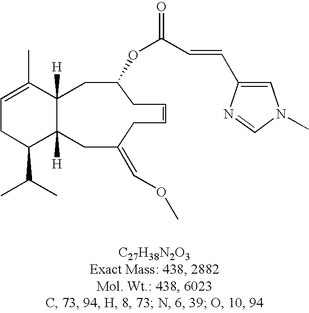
C1=C(C)C2([H])C([H])(C(C(C)C)C1)CC(=COC)CC=CCC(OC(=O)C=CC1=CN(C)C=N1)C2
